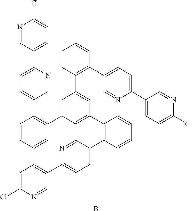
N1=CC(C2=CC=C(C3=C(C4=CC(C5=C(C6=CC=C(C7=CC=C(Cl)N=C7)N=C6)C=CC=C5)=CC(C5=C(C6=CC=C(C7=CC=C(Cl)N=C7)N=C6)C=CC=C5)=C4)C=CC=C3)C=N2)=CC=C1Cl.B
